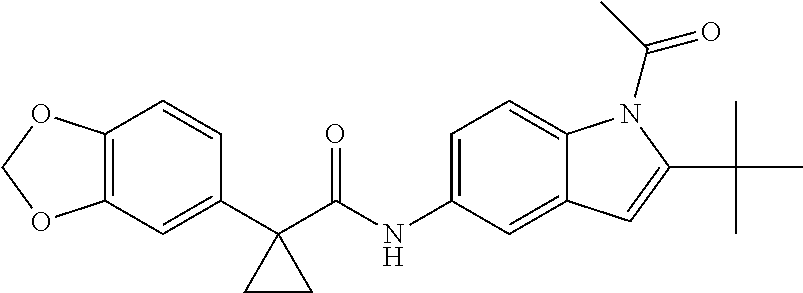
C1(C2(C(NC3=CC=C4C(=C3)C=C(C(C)(C)C)N4C(C)=O)=O)CC2)=CC2=C(C=C1)OCO2
